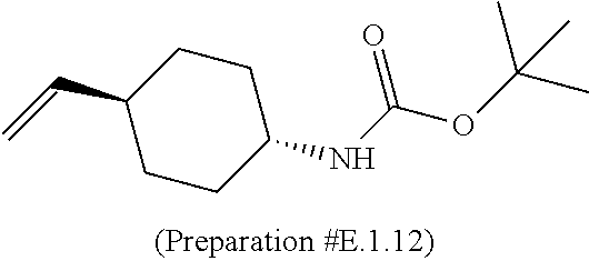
C1C(C=C)CCC(NC(OC(C)(C)C)=O)C1
